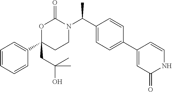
O1C(C2=CC=CC=C2)(CC(O)(C)C)CCN(C(C2=CC=C(C3=CC(=O)NC=C3)C=C2)C)C1=O
